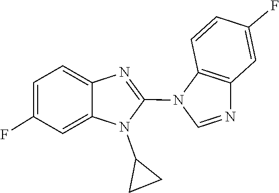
N1(C2CC2)C(N2C=NC3=C2C=CC(F)=C3)=NC2=CC=C(F)C=C12
